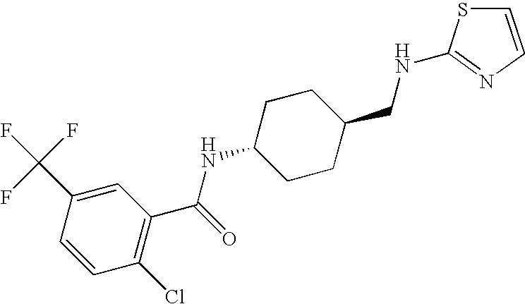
C1(C(F)(F)F)=CC(C(=O)NC2CCC(CNC3=NC=CS3)CC2)=C(Cl)C=C1
